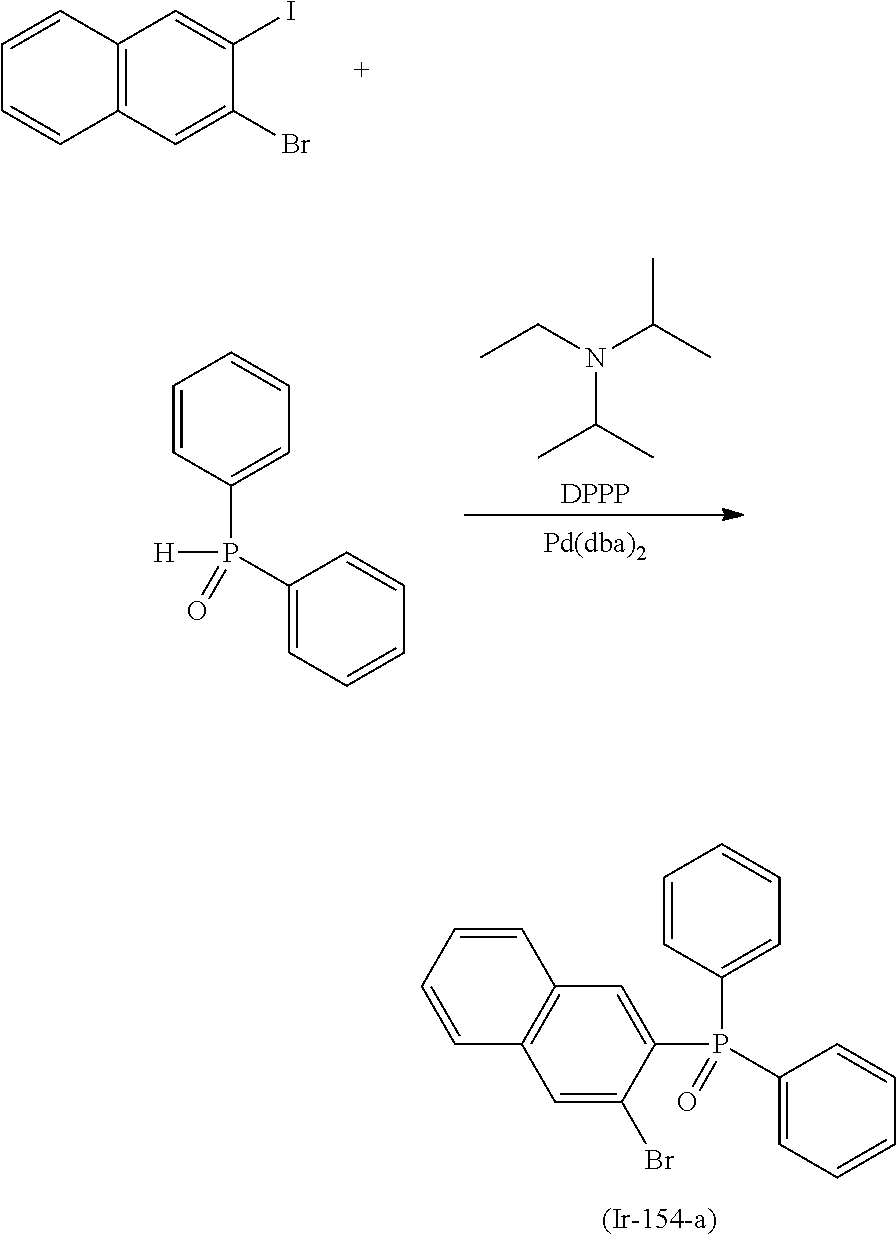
C12=C(C=C(Br)C(I)=C1)C=CC=C2.C1=CC(P(C2=CC=CC=C2)([H])=O)=CC=C1.CCN(C(C)C)C(C)C.[DPPP].C1=CC(P(C2=CC=CC=C2)(C2=CC3=C(C=C2Br)C=CC=C3)=O)=CC=C1
